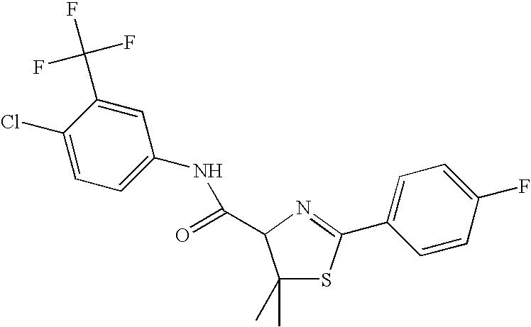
C1(Cl)=CC=C(NC(=O)C2C(C)(C)SC(C3=CC=C(F)C=C3)=N2)C=C1C(F)(F)F
